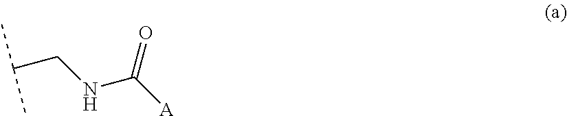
O=C([A])NCC(C)C
